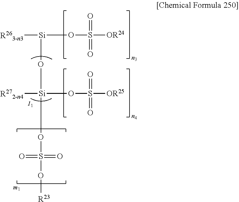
[R263-n3][Si](OS(=O)([OR24])=O)O[Si]([R272-n4])(OS(=O)([OR25])=O)OS(=O)(=O)O[R23]
